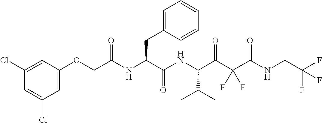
C1=C(Cl)C=C(Cl)C=C1OCC(NC(C(NC(C(C(C(NCC(F)(F)F)=O)(F)F)=O)C(C)C)=O)CC1=CC=CC=C1)=O
